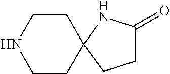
C1CNCCC12CCC(=O)N2
